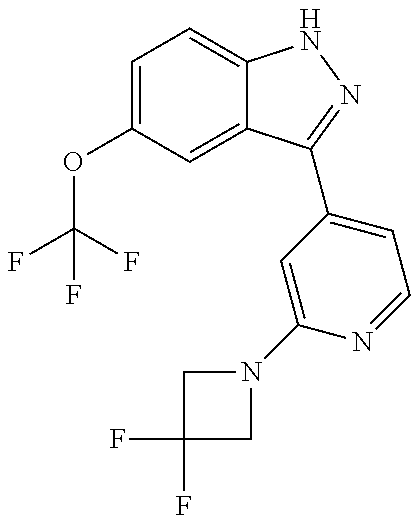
C1(OC(F)(F)F)=CC=C2C(=C1)C(C1=CC=NC(N3CC(F)(F)C3)=C1)=NN2
